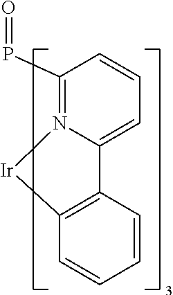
[Ir]1N2=C(P=O)C=CC=C2C2=C1C=CC=C2
